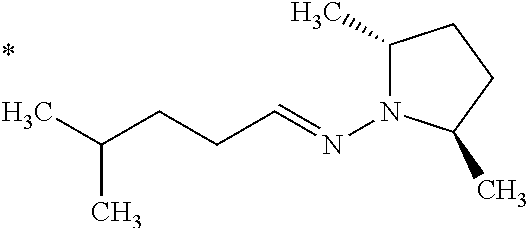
C1(C)N(N=CCCC(C)C)C(C)CC1
